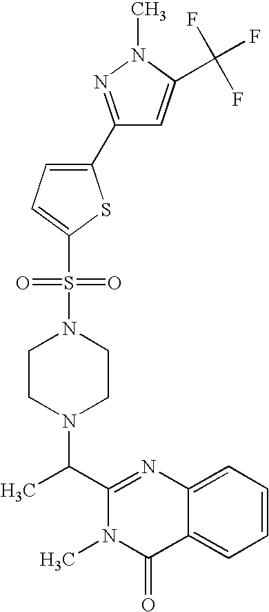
C1(C(N2CCN(S(=O)(=O)C3=CC=C(C4=NN(C)C(C(F)(F)F)=C4)S3)CC2)C)=NC2=CC=CC=C2C(=O)N1C
